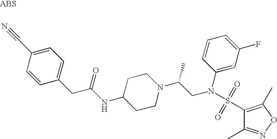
C1(CC(NC2CCN(C(CN(C3=CC(F)=CC=C3)S(C3=C(C)ON=C3C)(=O)=O)C)CC2)=O)=CC=C(C#N)C=C1
